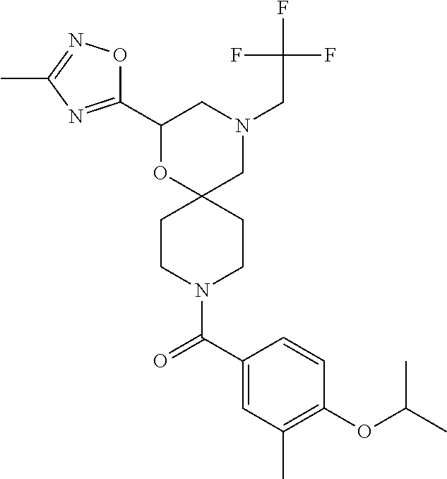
N1(CC(F)(F)F)CC2(OC(C3=NC(C)=NO3)C1)CCN(C(C1=CC(C)=C(OC(C)C)C=C1)=O)CC2
